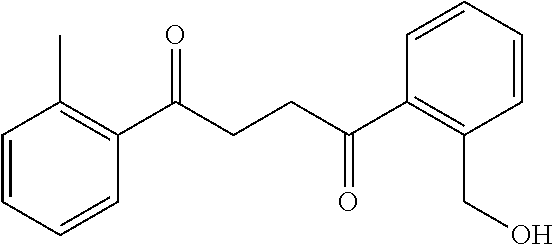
C1(C(CCC(C2=C(CO)C=CC=C2)=O)=O)=C(C)C=CC=C1
